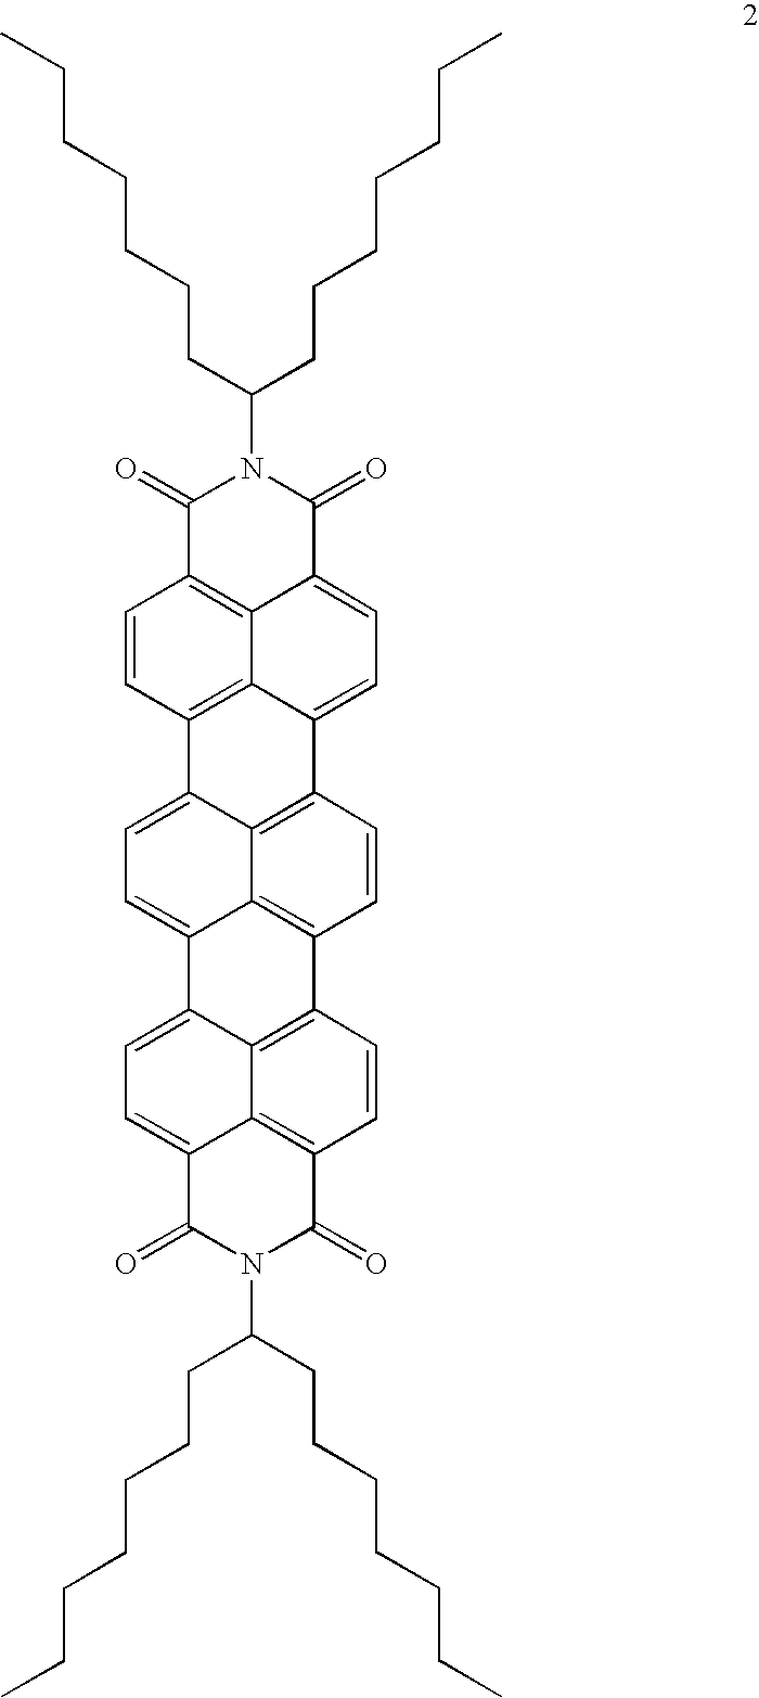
C12=C3C(=CC=C4C3=C(C=C1)C(=O)N(C(CCCCCCC)CCCCCCC)C4=O)C1=C3C2=CC=C2C3=C(C=C1)C1=C3C2=CC=C2C3=C(C=C1)C(=O)N(C(CCCCCCC)CCCCCCC)C2=O
